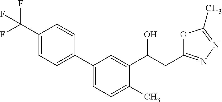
C1(C2=CC=C(C)C(C(CC3=NN=C(C)O3)O)=C2)=CC=C(C(F)(F)F)C=C1
